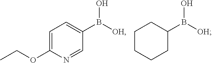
C1=C(OCC)N=CC(B([OH])O)=C1.C1CCCC(B([OH])O)C1
